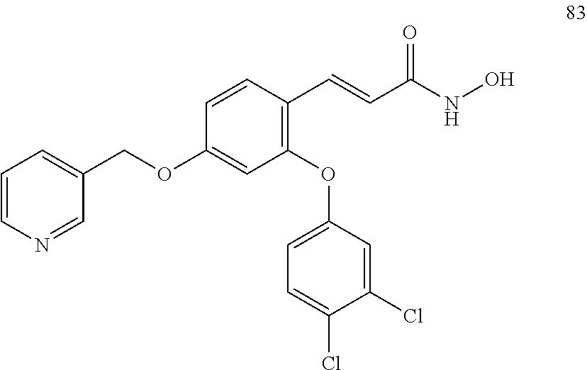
C1=CC(C=CC(NO)=O)=C(OC2=CC=C(Cl)C(Cl)=C2)C=C1OCC1=CC=CN=C1
